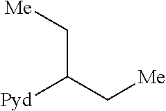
C(C(C[Me])[Pyd])[Me]
